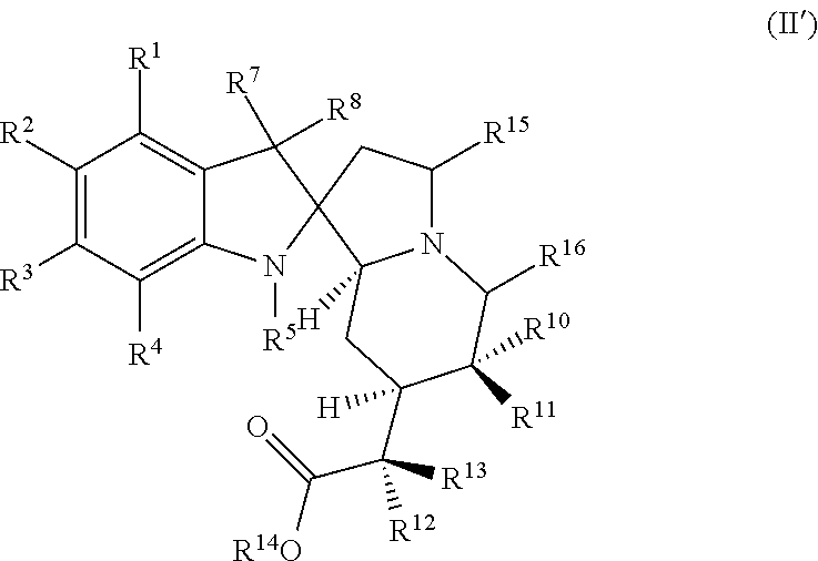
C1([R2])=C([R3])C([R4])=C2C(=C1[R1])C([R7])([R8])C1(N2[R5])CC([R15])N2C1([H])CC(C(C(=O)[R14O])([R13])[R12])([H])C([R10])([R11])C2[R16]
